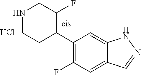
C1(C2C(F)CNCC2)=C(F)C=C2C(=C1)NN=C2.Cl
